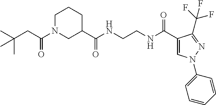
CC(CC(N1CC(C(NCCNC(C2=CN(C3=CC=CC=C3)N=C2C(F)(F)F)=O)=O)CCC1)=O)(C)C
